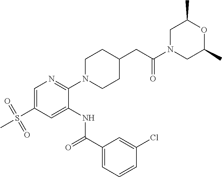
C1=C(S(=O)(=O)C)C=C(NC(C2=CC=CC(Cl)=C2)=O)C(N2CCC(CC(=O)N3CC(C)OC(C)C3)CC2)=N1
